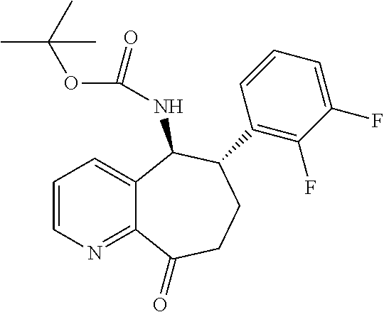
C1=CN=C2C(=C1)C(NC(OC(C)(C)C)=O)C(C1=C(F)C(F)=CC=C1)CCC2=O
